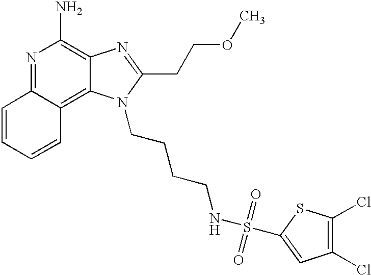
N1=C2C(=C3C(=C1N)N=C(CCOC)N3CCCCNS(=O)(=O)C1=CC(Cl)=C(Cl)S1)C=CC=C2
